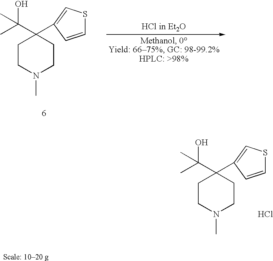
C1CN(C)CCC1(C(C)(O)C)C1=CSC=C1.C1CN(C)CCC1(C(C)(O)C)C1=CSC=C1.Cl
